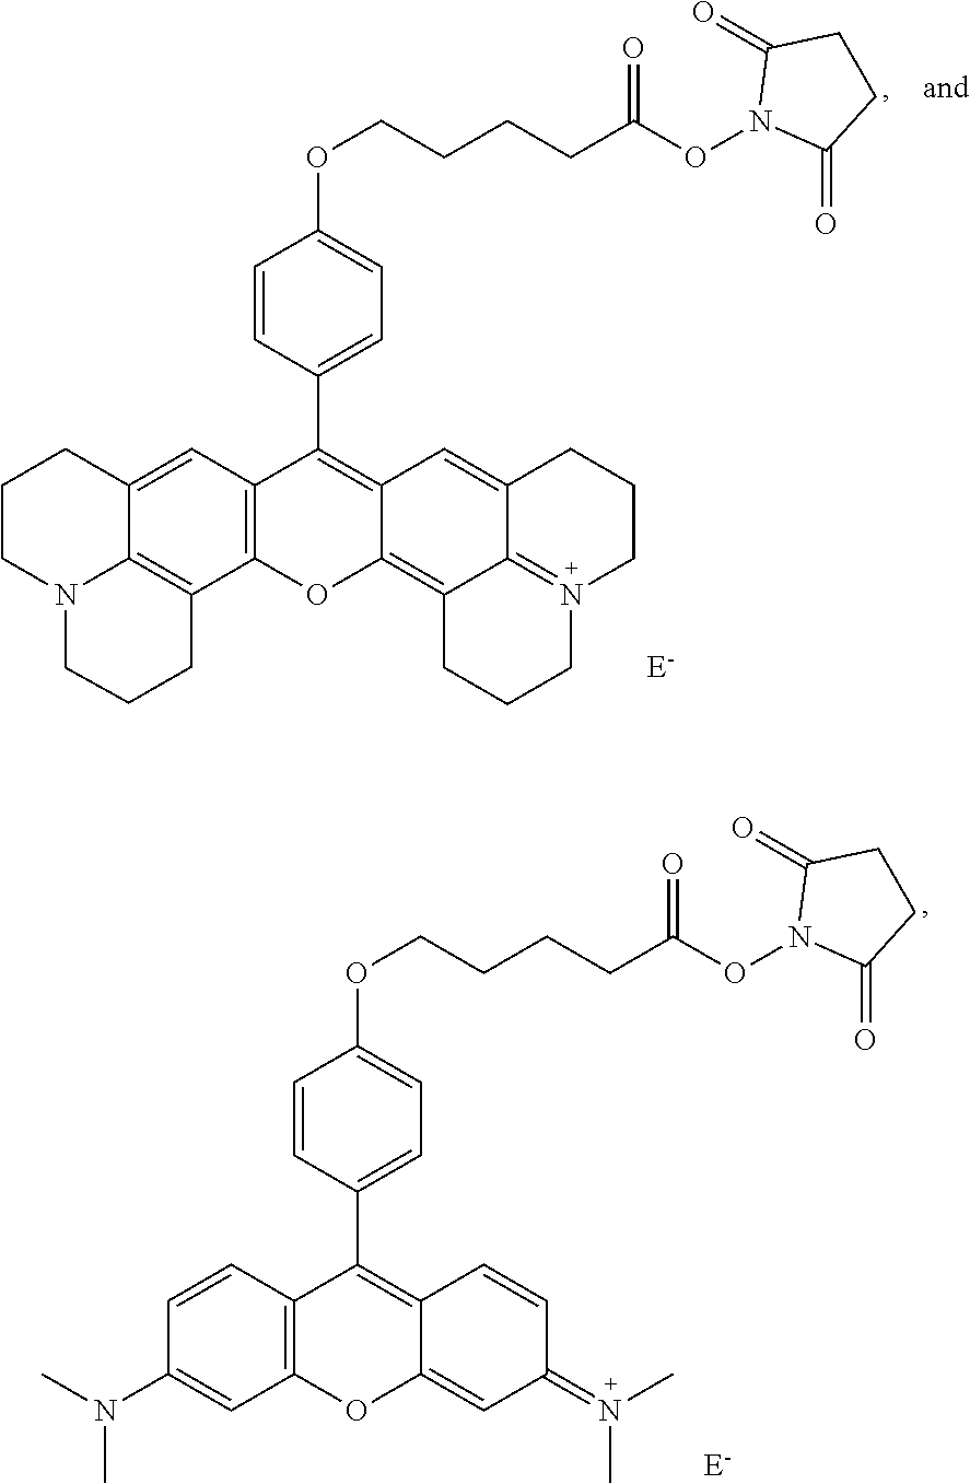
C12=C(C=C3C4=C1CCCN4CCC3)C(C1=CC=C(OCCCCC(ON3C(=O)CCC3=O)=O)C=C1)=C1C(=C3C4=N(CCCC4=C1)CCC3)O2.C12=C(C=CC(N(C)C)=C1)C(C1=CC=C(OCCCCC(ON3C(=O)CCC3=O)=O)C=C1)=C1C(=CC(=N(C)C)C=C1)O2
